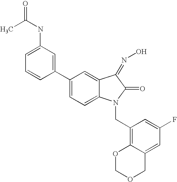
C1(C2=CC(NC(C)=O)=CC=C2)=CC=C2C(=C1)C(=NO)C(=O)N2CC1=C2C(=CC(F)=C1)COCO2
